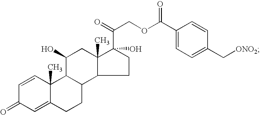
C1=CC2(C)C(=CC1=O)CCC1C2C(O)CC2(C)C(C(COC(C3=CC=C(C[ONO2])C=C3)=O)=O)(O)CCC12
